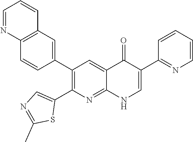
C12=C(C=C(C3=C(C4=CN=C(C)S4)N=C4C(=C3)C(=O)C(C3=NC=CC=C3)=CN4)C=C1)C=CC=N2
